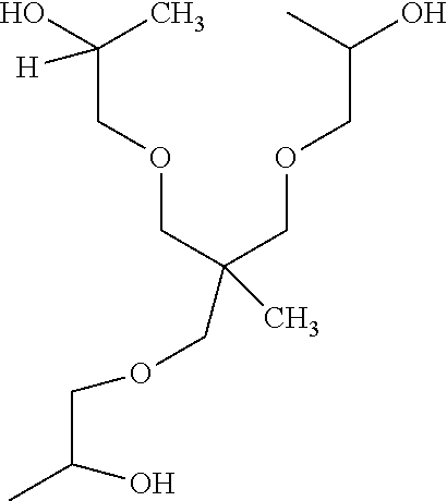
CC(O)COCC(COCC(C)([H])O)(C)COCC(C)O
